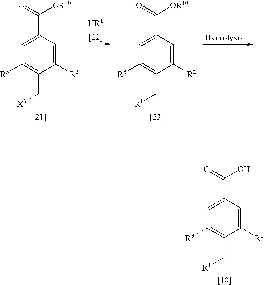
C1=C(C(=O)O)C=C([R2])C(C[R1])=C1[R3].C1=C(C(=O)[OR10])C=C([R2])C(C[X3])=C1[R3].C1=C(C(=O)[OR10])C=C([R2])C(C[R1])=C1[R3]
